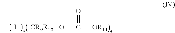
C[L][CR9R10]OC([OR11])=O
